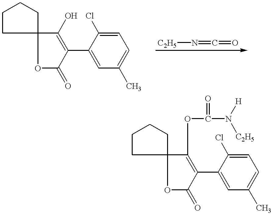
C1CC2(CC1)OC(=O)C(C1=CC(C)=CC=C1Cl)=C2O.[C2H5]N=C=O.C1CC2(CC1)OC(=O)C(C1=CC(C)=CC=C1Cl)=C2OC(N([C2H5])[H])=O
